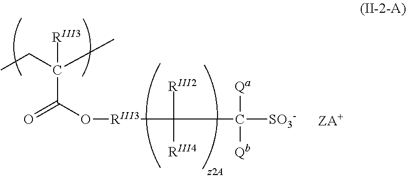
CCC(C)([RIII3])C(=O)O[RIII3]C([RIII2])([RIII4])C([Qa])([Qb])[SO3-]
